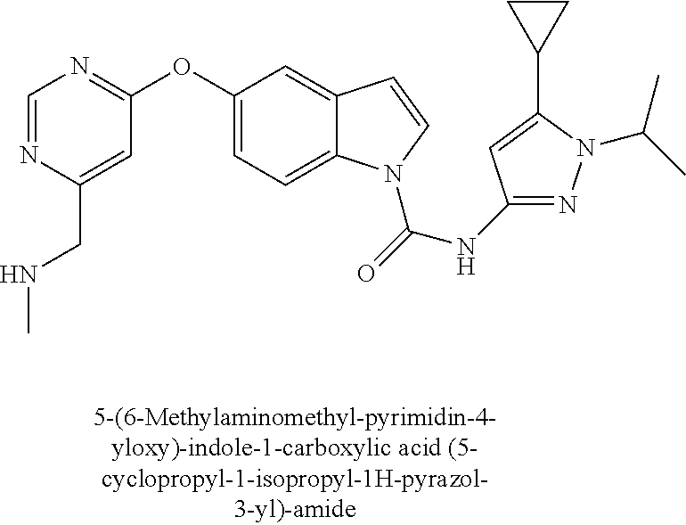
C1=NC(CNC)=CC(OC2=CC=C3C(=C2)C=CN3C(=O)NC2=NN(C(C)C)C(C3CC3)=C2)=N1
